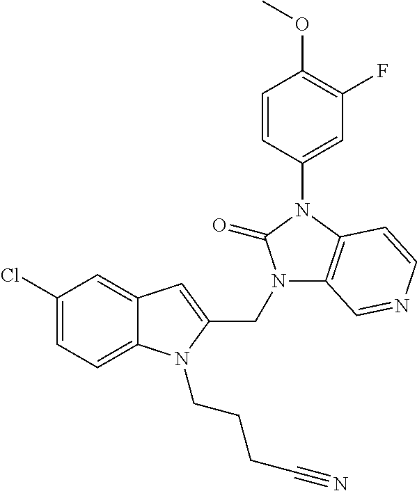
C12=CC(Cl)=CC=C1N(CCCC#N)C(CN1C3=C(N(C4=CC(F)=C(OC)C=C4)C1=O)C=CN=C3)=C2
